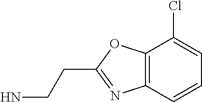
C12=C(C=CC=C1Cl)N=C(CCN)O2
